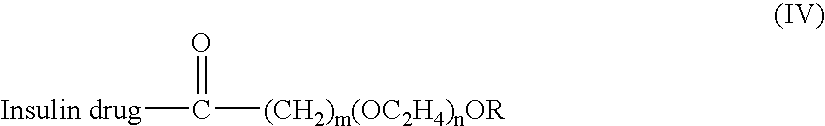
[Insulin drug]C([(CH2)m(OC2H4)nOR])=O
